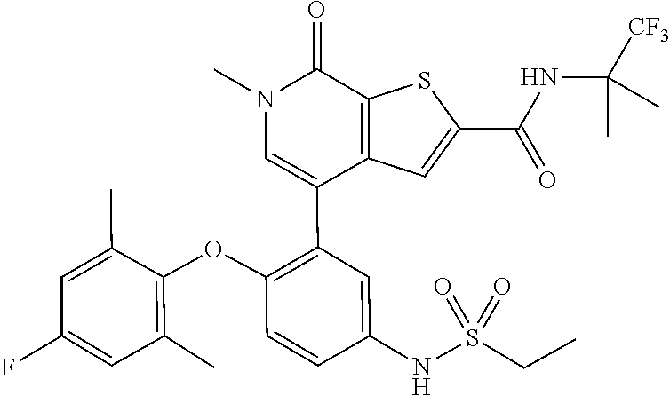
C1(C)=C(OC2=C(C3=CN(C)C(=O)C4=C3C=C(C(NC([CF3])(C)C)=O)S4)C=C(NS(CC)(=O)=O)C=C2)C(C)=CC(F)=C1
